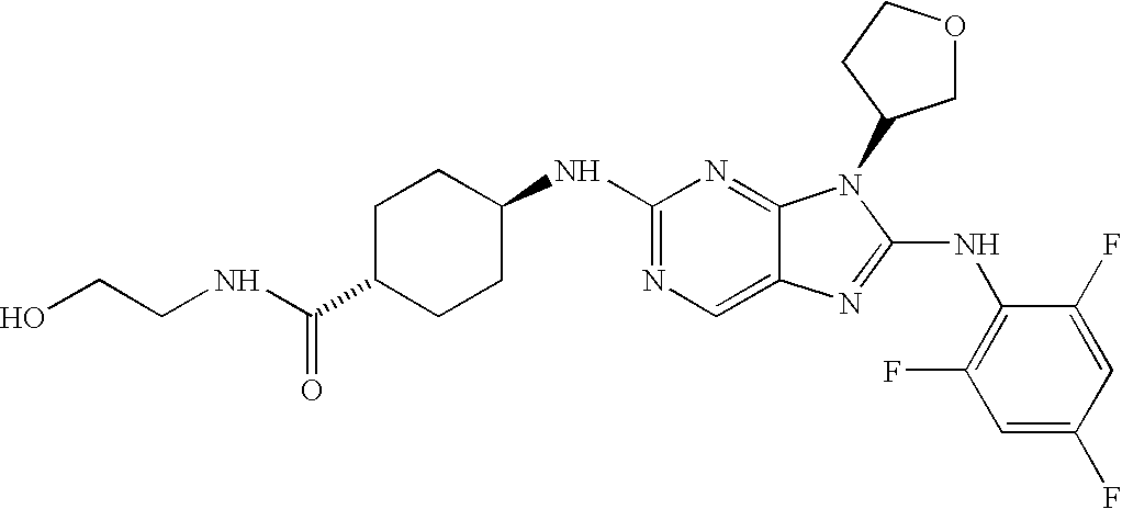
N1=C(NC2CCC(C(NCCO)=O)CC2)N=C2C(=C1)N=C(NC1=C(F)C=C(F)C=C1F)N2C1COCC1
